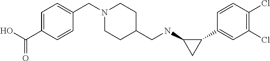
C1(C2=CC(Cl)=C(Cl)C=C2)C(NCC2CCN(CC3=CC=C(C(O)=O)C=C3)CC2)C1
